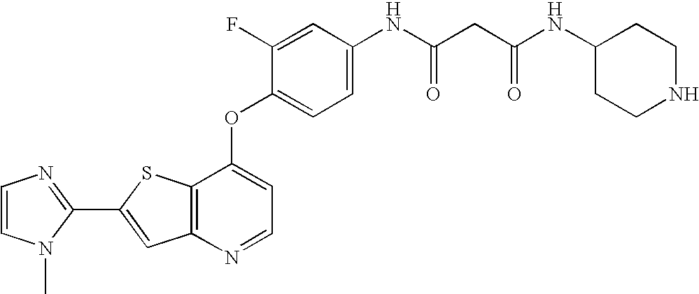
C12=C(SC(C3=NC=CN3C)=C1)C(OC1=CC=C(NC(CC(NC3CCNCC3)=O)=O)C=C1F)=CC=N2
